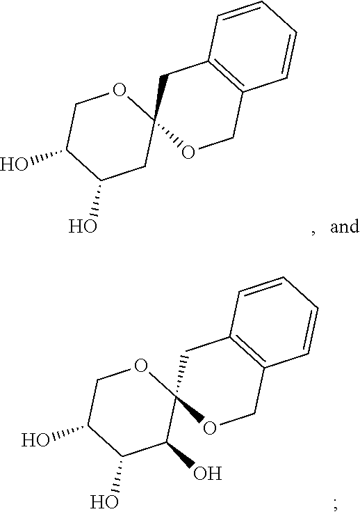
C12(OCC3=C(C1)C=CC=C3)OCC(O)C(O)C2O.C12(OCC3=C(C1)C=CC=C3)OCC(O)C(O)C2
